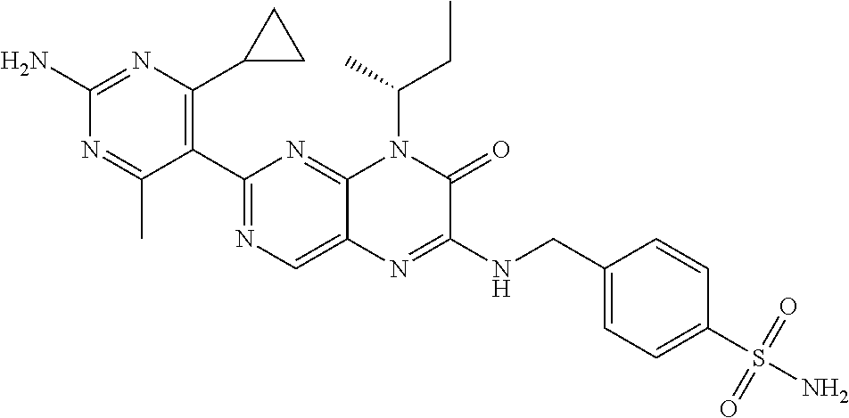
C1(N)=NC(C2CC2)=C(C2=NC=C3C(=N2)N(C(C)CC)C(=O)C(NCC2=CC=C(S(N)(=O)=O)C=C2)=N3)C(C)=N1
